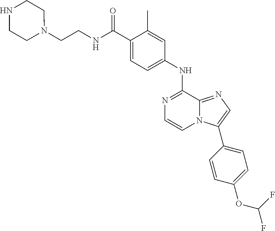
C1(NC2=NC=CN3C2=NC=C3C2=CC=C(OC(F)F)C=C2)=CC=C(C(NCCN2CCNCC2)=O)C(C)=C1
